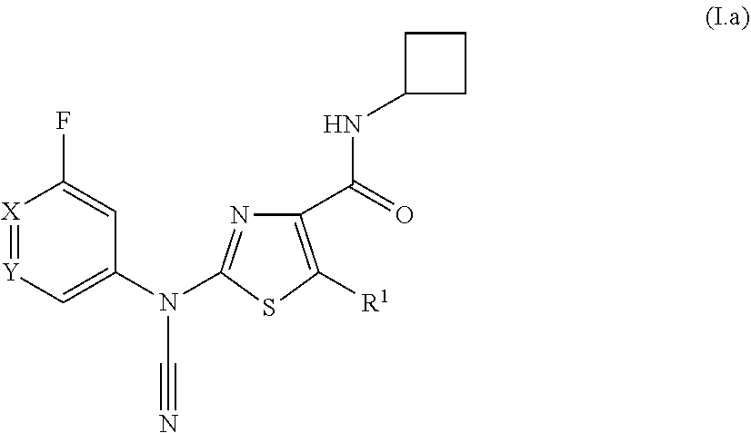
[X]1=[Y]C=C(N(C#N)C2=NC(C(=O)NC3CCC3)=C([R1])S2)C=C1F
